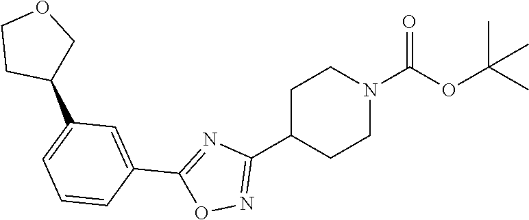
C1(C2=NOC(C3=CC(C4COCC4)=CC=C3)=N2)CCN(C(=O)OC(C)(C)C)CC1
